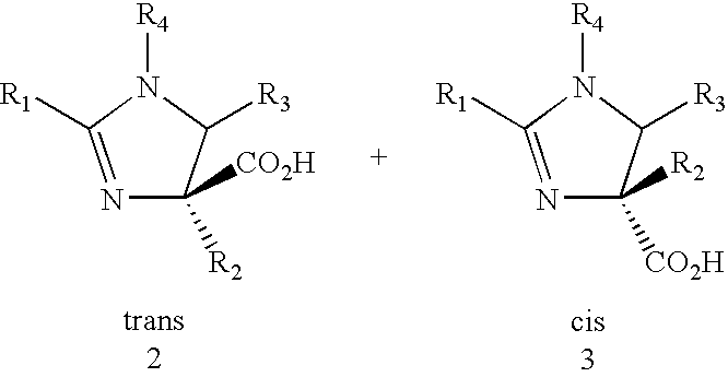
N1=C([R1])N([R4])C([R3])C1([R2])[CO2H].N1=C([R1])N([R4])C([R3])C1([CO2H])[R2]
